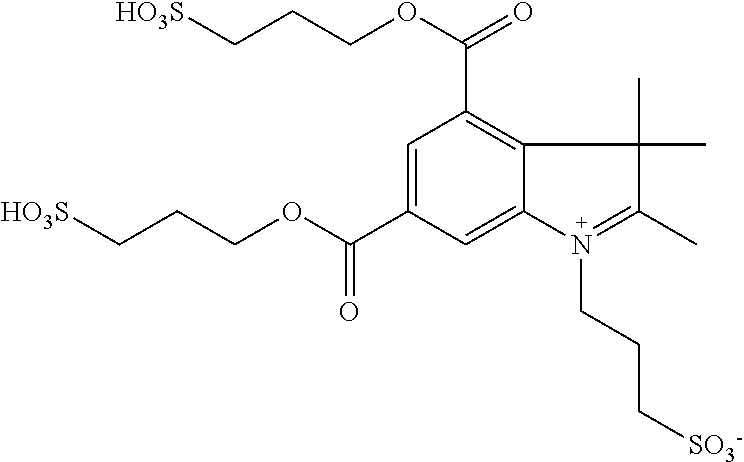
C1=C(C(=O)OCCC[HO3S])C=C2C(=C1C(OCCC[HO3S])=O)C(C)(C)C(C)=N2CCC[SO3-]
